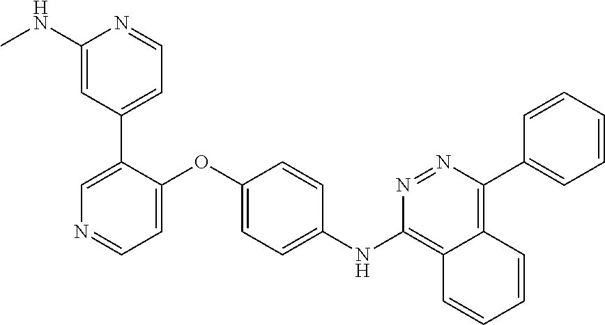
C1=C(C2=CC=NC(NC)=C2)C(OC2=CC=C(NC3=C4C(=C(C5=CC=CC=C5)N=N3)C=CC=C4)C=C2)=CC=N1
